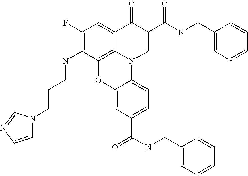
C1(F)=C(NCCCN2C=CN=C2)C2=C3C(=C1)C(=O)C(C(NCC1=CC=CC=C1)=O)=CN3C1=CC=C(C(=O)NCC3=CC=CC=C3)C=C1O2
